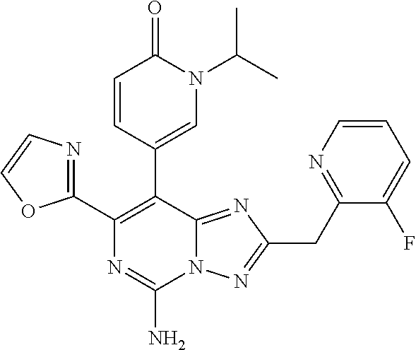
N12C(=NC(CC3=NC=CC=C3F)=N1)C(C1=CN(C(C)C)C(=O)C=C1)=C(C1=NC=CO1)N=C2N
